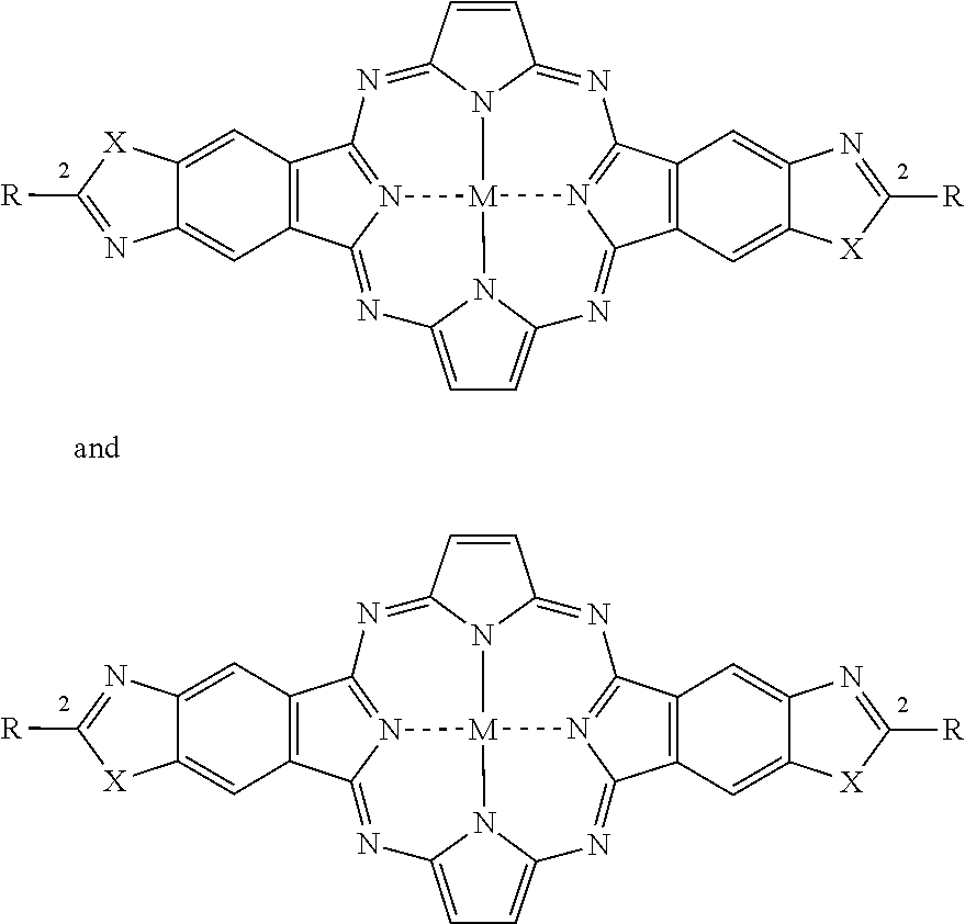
N1=C2N3C(=NC4=N5C(=NC6=CC=C7N=C8N(=C1C1=C8C=C8C(=C1)N=C([R])[X]8)[M]53N76)C1=C4C=C3C(=C1)N=C([R])[X]3)C=C2.N1=C2N3C(=NC4=N5C(=NC6=CC=C7N=C8N(=C1C1=C8C=C8C(=C1)N=C([R])[X]8)[M]53N76)C1=C4C=C3C(=C1)[X]C([R])=N3)C=C2
